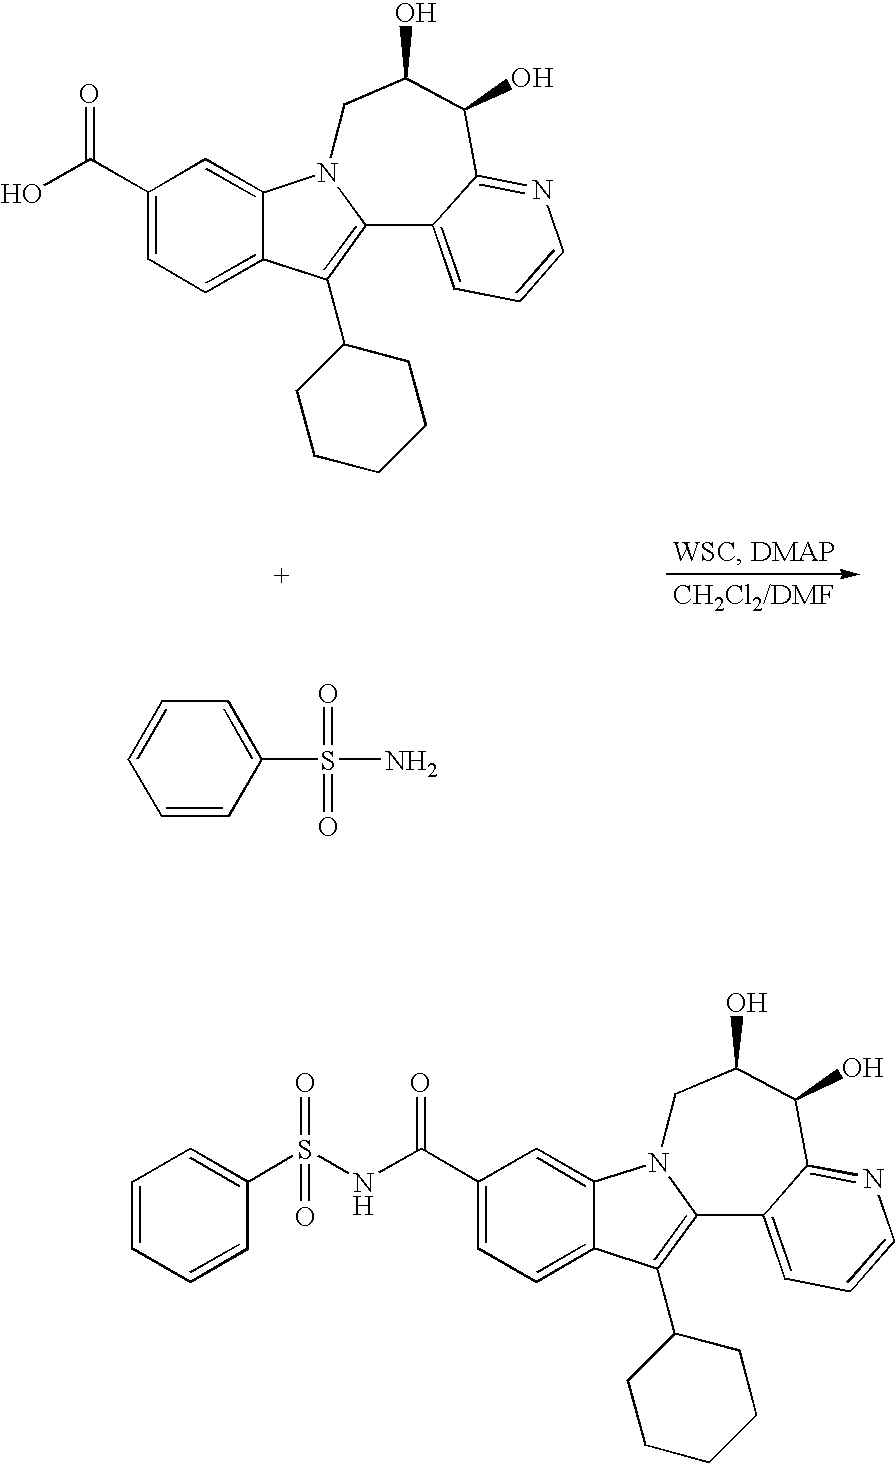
C1(C(O)=O)=CC=C2C(=C1)N1C(=C2C2CCCCC2)C2=CC=CN=C2C(O)C(O)C1.C1=C(S(N)(=O)=O)C=CC=C1.C1(C(NS(C2=CC=CC=C2)(=O)=O)=O)=CC=C2C(=C1)N1C(=C2C2CCCCC2)C2=CC=CN=C2C(O)C(O)C1
